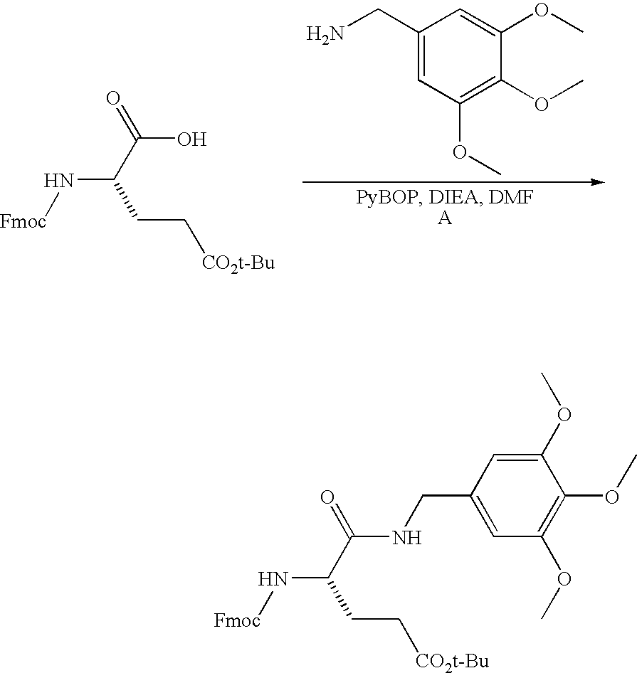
C1(CN)=CC(OC)=C(OC)C(OC)=C1.O=C(C(CC[CO2t-Bu])N[Fmoc])O.O=C(C(CC[CO2t-Bu])N[Fmoc])NCC1=CC(OC)=C(OC)C(OC)=C1
